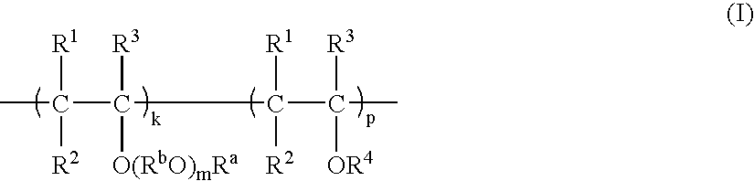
CC(C(C(C(C)([R3])[OR4])([R1])[R2])([R3])[O(RbO)mRa])([R1])[R2]
